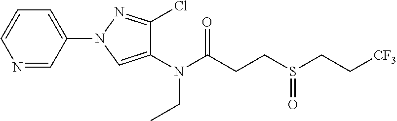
N1=CC(N2C=C(N(C(CCS(CC[CF3])=O)=O)CC)C(Cl)=N2)=CC=C1
